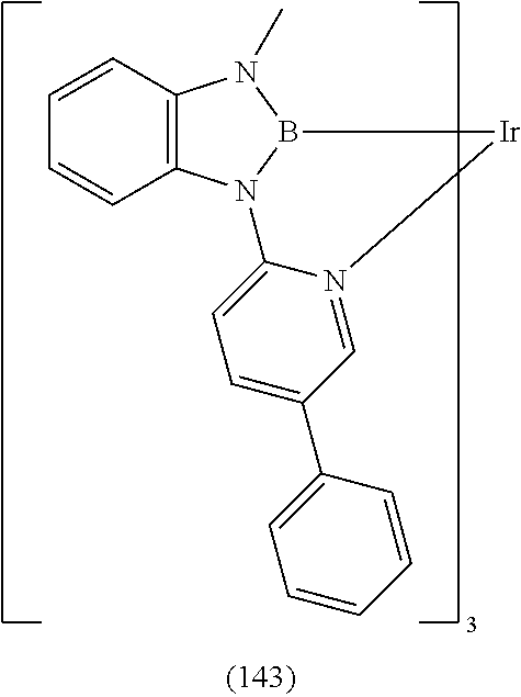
C12=C(N3B(N1C)[Ir]N1=CC(C4=CC=CC=C4)=CC=C31)C=CC=C2
